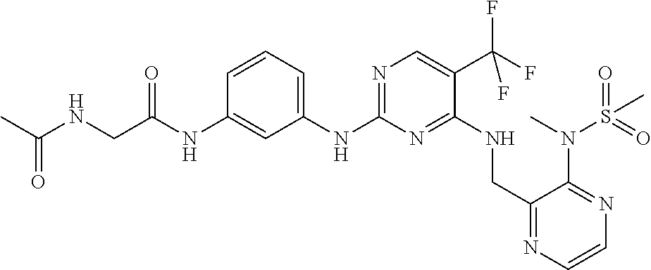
C1(NC2=NC=C(C(F)(F)F)C(NCC3=NC=CN=C3N(C)S(=O)(=O)C)=N2)=CC=CC(NC(CNC(C)=O)=O)=C1
